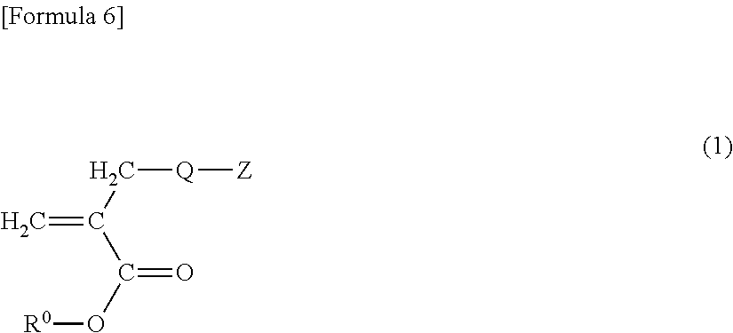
C=C(C(O[R0])=O)C[Q][Z]
